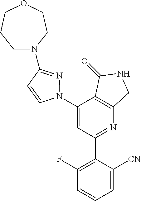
C1(N2N=C(N3CCCOCC3)C=C2)=CC(C2=C(F)C=CC=C2[CN])=NC2=C1C(=O)NC2
